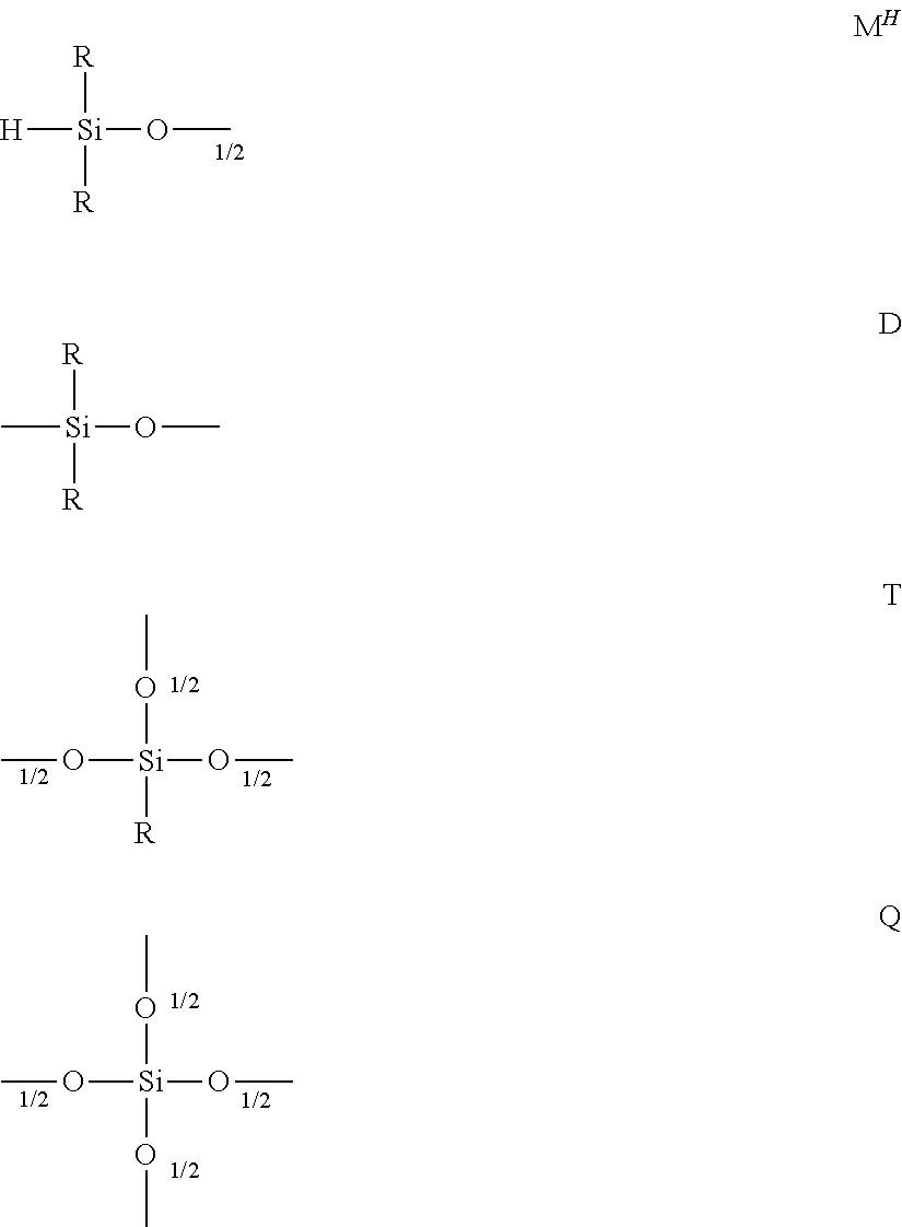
[H][Si]([R])([R])OC.O([Si](OC)([R])OC)C.O([Si](OC)(OC)OC)C.C[Si]([R])([R])OC
